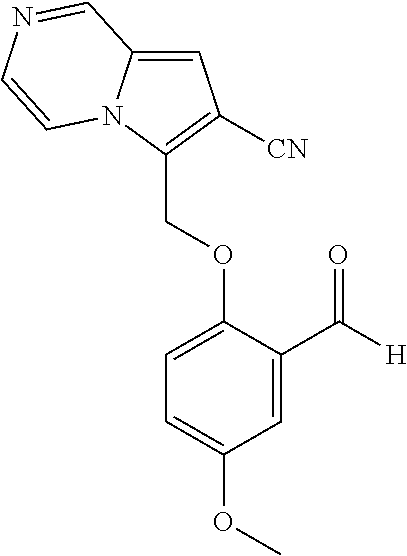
C(OC1=CC=C(OC)C=C1C([H])=O)C1=C([CN])C=C2N1C=CN=C2
